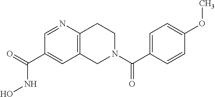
C12=C(N=CC(C(=O)NO)=C1)CCN(C(=O)C1=CC=C(OC)C=C1)C2
